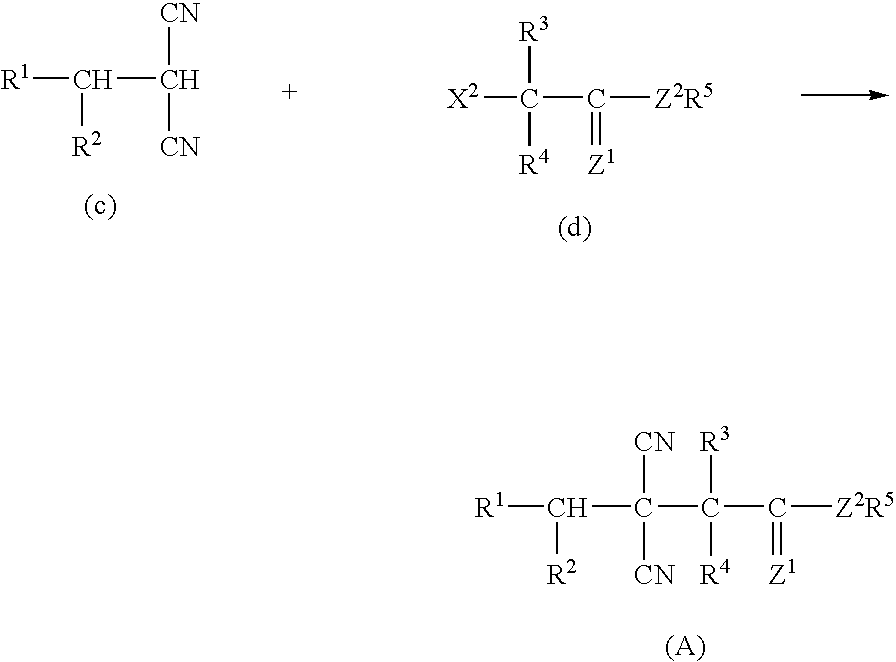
[R1]C([R2])C([CN])([CN])C([R4])([R3])C([Z2R5])=[Z1].C([R4])([R3])(C([Z2R5])=[Z1])[X2].[R1]C([R2])C([CN])[CN]
